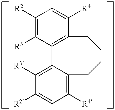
C1([R2])=C([R3])C(C2=C([R3])C([R2])=CC([R4])=C2CC)=C(CC)C([R4])=C1
